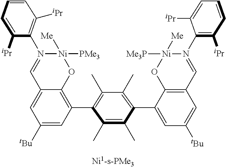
C1([tBu])=CC(C2=C(C)C(C)=C(C3=CC([tBu])=CC4=C3O[Ni]([Me3P])([Me])N(C3=C([iPr])C=CC=C3[iPr])=C4)C(C)=C2C)=C2C(=C1)C=N(C1=C([iPr])C=CC=C1[iPr])[Ni]([PMe3])([Me])O2
